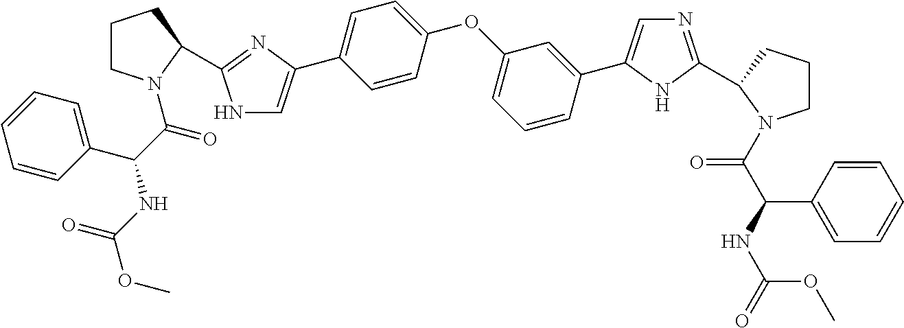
C1=CC(OC2=CC=CC(C3=CN=C(C4CCCN4C(C(NC(=O)OC)C4=CC=CC=C4)=O)N3)=C2)=CC=C1C1=CNC(C2N(C(C(NC(OC)=O)C3=CC=CC=C3)=O)CCC2)=N1
